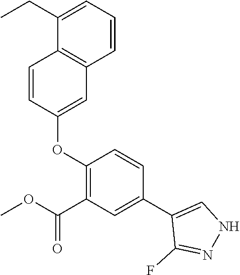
C1=CC(OC2=C(C(OC)=O)C=C(C3=CNN=C3F)C=C2)=CC2=C1C(CC)=CC=C2
